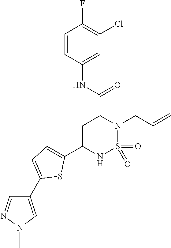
C1C(C2=CC=C(C3=CN(C)N=C3)S2)NS(=O)(=O)N(CC=C)C1C(NC1=CC(Cl)=C(F)C=C1)=O
